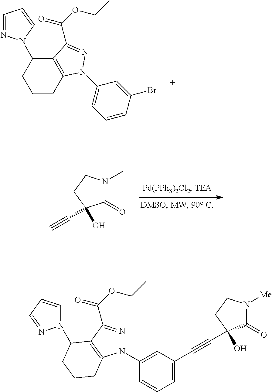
C1CC2=C(C(N3N=CC=C3)C1)C(C(OCC)=O)=NN2C1=CC=CC(Br)=C1.C1(=O)N(C)CCC1(C#C)O.N1(C2=CC(C#CC3(O)C(=O)N([Me])CC3)=CC=C2)N=C(C(OCC)=O)C2=C1CCCC2N1C=CC=N1
